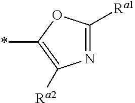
N1=C([Ra1])OC(*)=C1[Ra2]
